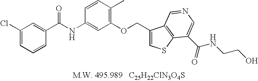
[C25H22ClN3O4S].C1=C(Cl)C=C(C(NC2=CC(OCC3=CSC4=C3C=NC=C4C(=O)NCCO)=C(C)C=C2)=O)C=C1
